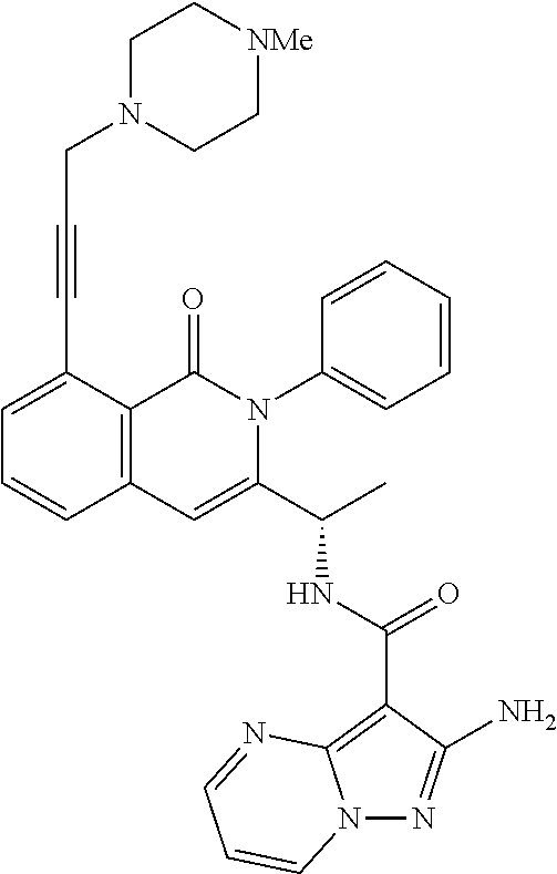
N12N=C(N)C(C(NC(C3=CC4=C(C(=O)N3C3=CC=CC=C3)C(C#CCN3CC[NMe]CC3)=CC=C4)C)=O)=C1N=CC=C2
